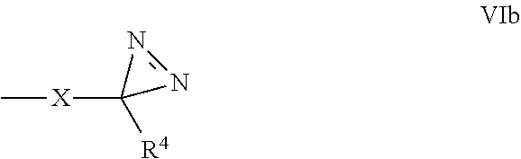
C[X]C1([R4])N=N1
